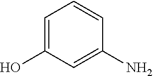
C1=C(O)C=C(N)C=C1
